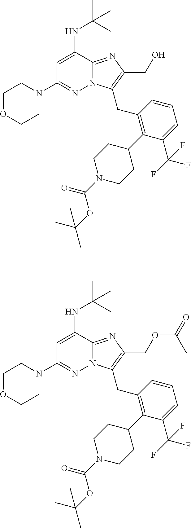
C1=C(NC(C)(C)C)C2=NC(CO)=C(CC3=C(C4CCN(C(=O)OC(C)(C)C)CC4)C(C(F)(F)F)=CC=C3)N2N=C1N1CCOCC1.C1=C(NC(C)(C)C)C2=NC(COC(=O)C)=C(CC3=C(C4CCN(C(=O)OC(C)(C)C)CC4)C(C(F)(F)F)=CC=C3)N2N=C1N1CCOCC1
